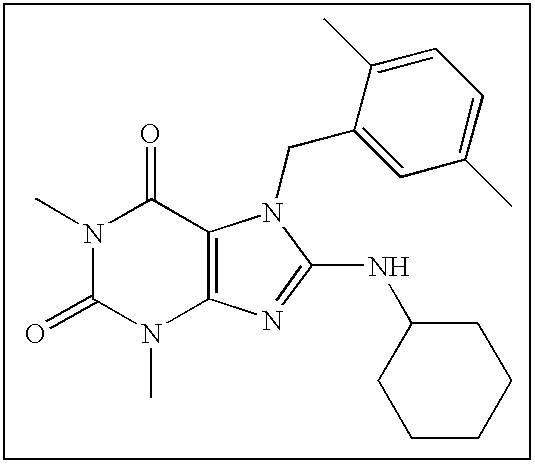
N1(C)C(=O)N(C)C2=C(C1=O)N(CC1=CC(C)=CC=C1C)C(NC1CCCCC1)=N2
